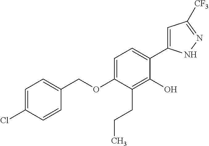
C1(OCC2=CC=C(Cl)C=C2)=CC=C(C2=CC([CF3])=NN2)C(O)=C1CCC
